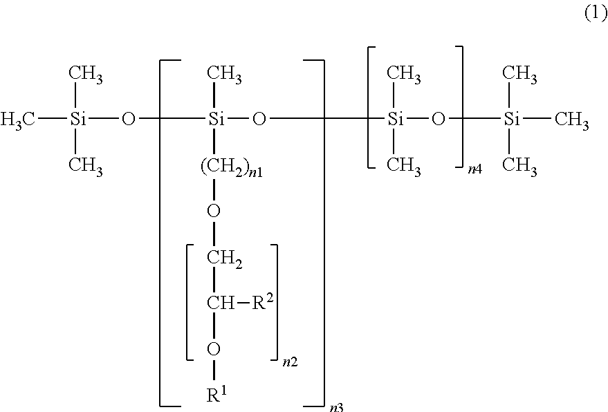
C[Si](C)(C)O[Si](O[Si](C)(C)O[Si](C)(C)C)(C)[(CH2)n1]OCC([R2])O[R1]
